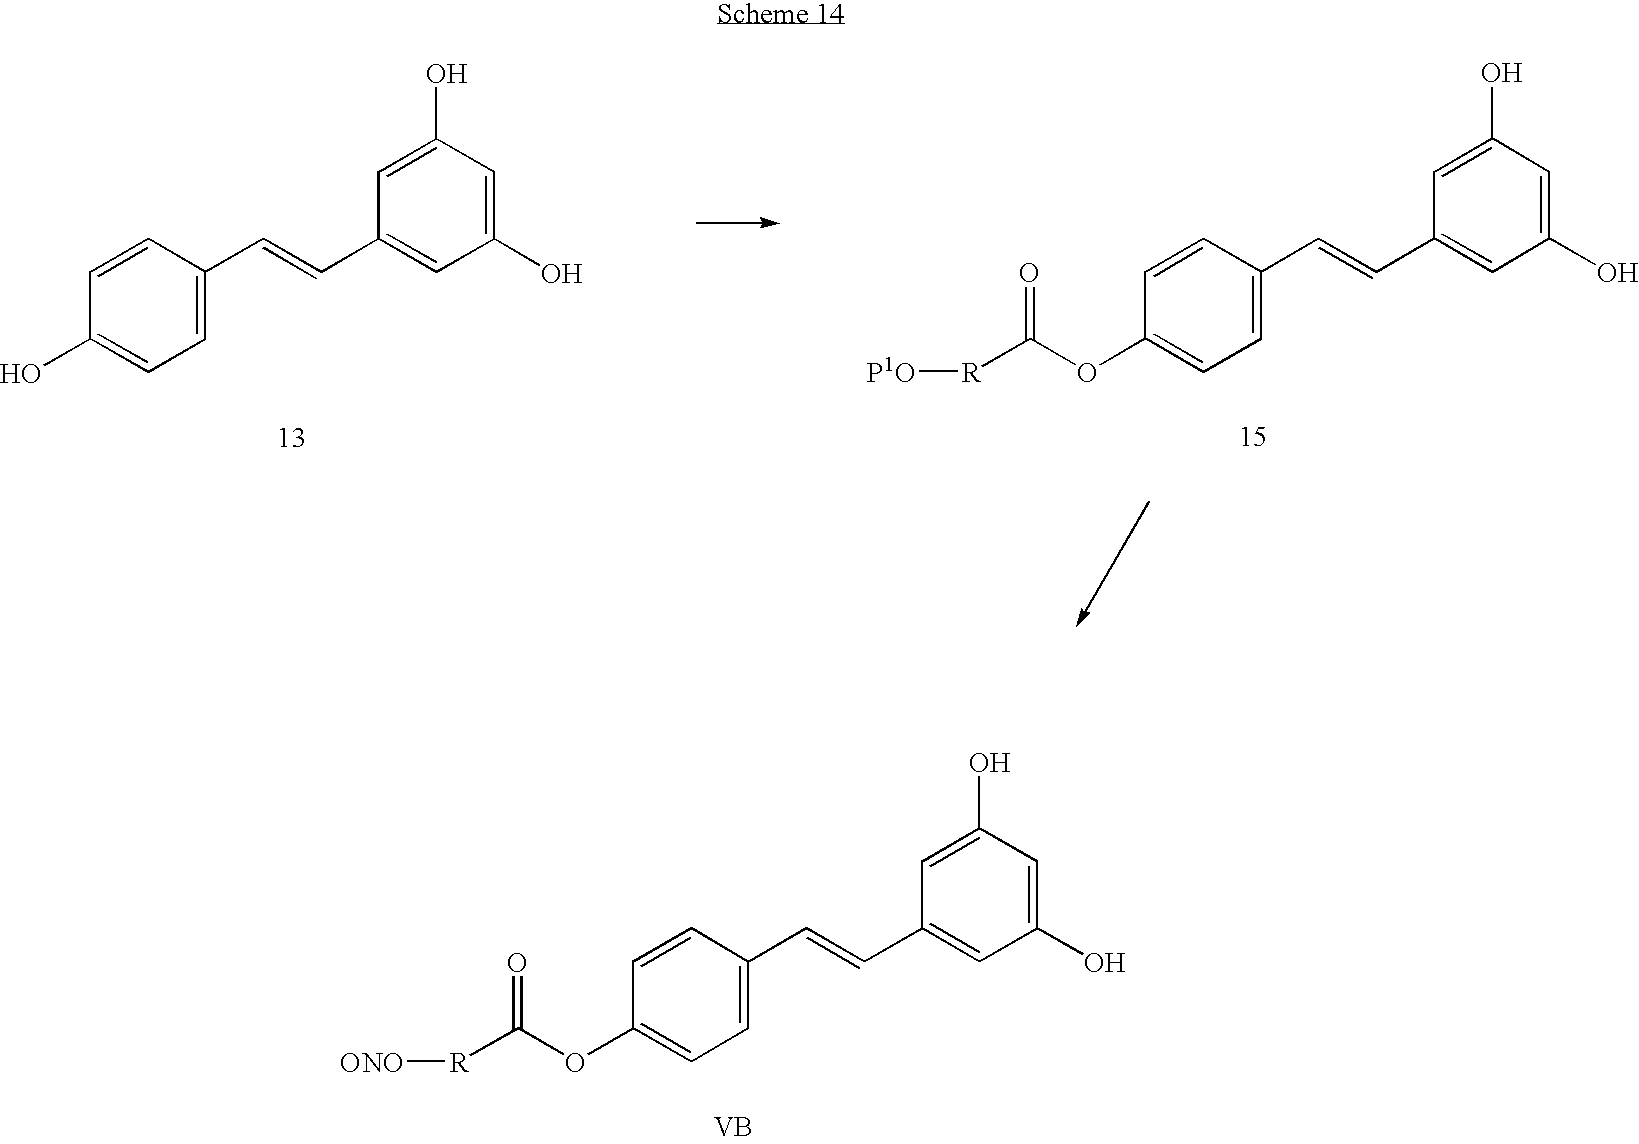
C1=C(C=CC2=CC(O)=CC(O)=C2)C=CC(OC([R][ONO])=O)=C1.[VB].C1=C(C=CC2=CC(O)=CC(O)=C2)C=CC(O)=C1.C1=C(C=CC2=CC(O)=CC(O)=C2)C=CC(OC([R][P1O])=O)=C1
